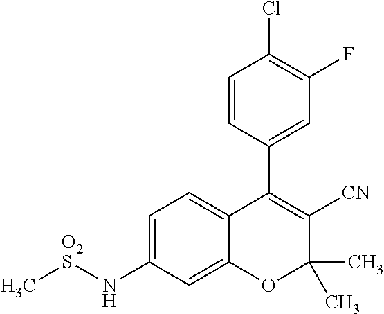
C1=CC(C2=C([CN])C(C)(C)OC3=CC(N[O2S]C)=CC=C23)=CC(F)=C1Cl
